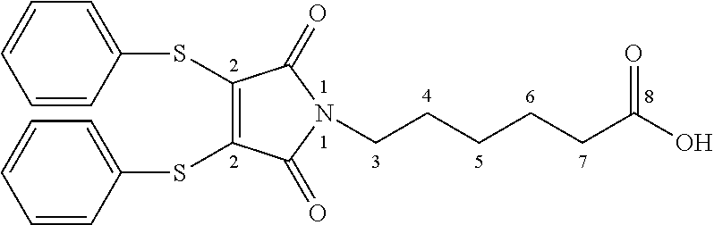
C1(SC2=CC=CC=C2)=C(SC2=CC=CC=C2)C(=O)N(CCCCCC(O)=O)C1=O
